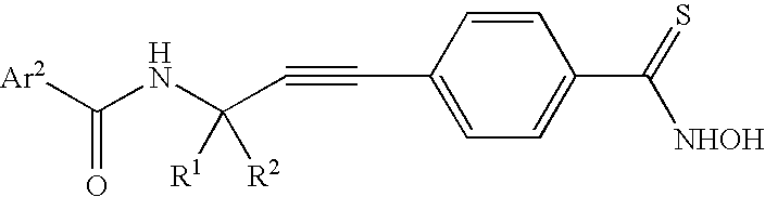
[Ar2]C(NC(C#CC1=CC=C(C(=S)[NHOH])C=C1)([R2])[R1])=O
